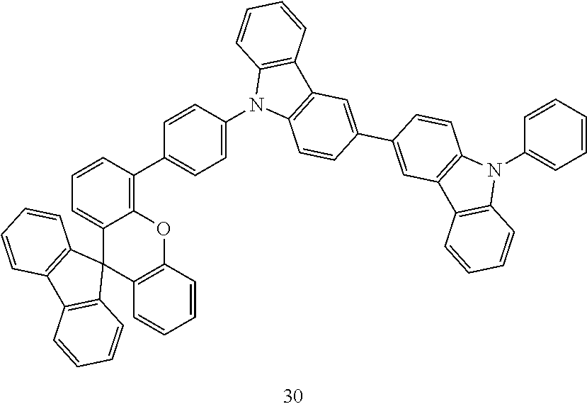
C12=C(C=CC=C1)OC1=C(C3=CC=C(N4C5=C(C6=C4C=CC=C6)C=C(C4=CC6=C(C=C4)N(C4=CC=CC=C4)C4=C6C=CC=C4)C=C5)C=C3)C=CC=C1C21C2=C(C3=C1C=CC=C3)C=CC=C2
